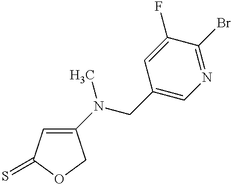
C1(N(C)CC2=CN=C(Br)C(F)=C2)=CC(=S)OC1
